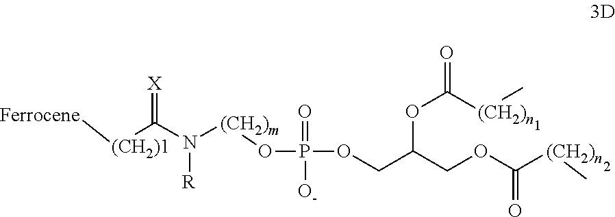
[(CH2)1](C(N([(CH2)m]OP(=O)(OCC(COC([(CH2)n]C)=O)OC(=O)[(CH2)n]C)[O-])[R])=[X])[Ferrocene]
